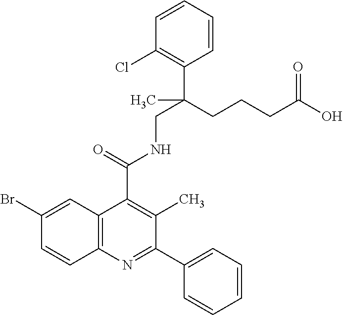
C12=C(N=C(C3=CC=CC=C3)C(C)=C1C(=O)NCC(CCCC(O)=O)(C1=C(Cl)C=CC=C1)C)C=CC(Br)=C2
